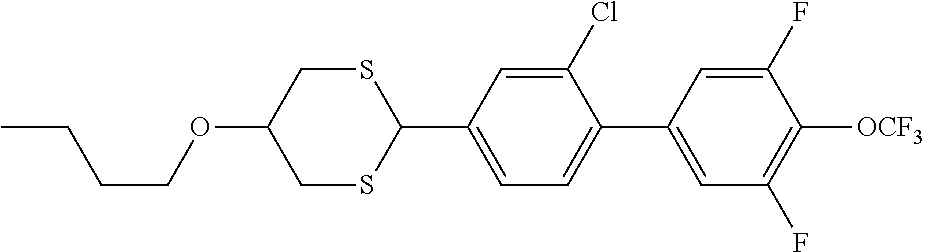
CCCCOC1CSC(C2=CC=C(C3=CC(F)=C([OCF3])C(F)=C3)C(Cl)=C2)SC1
